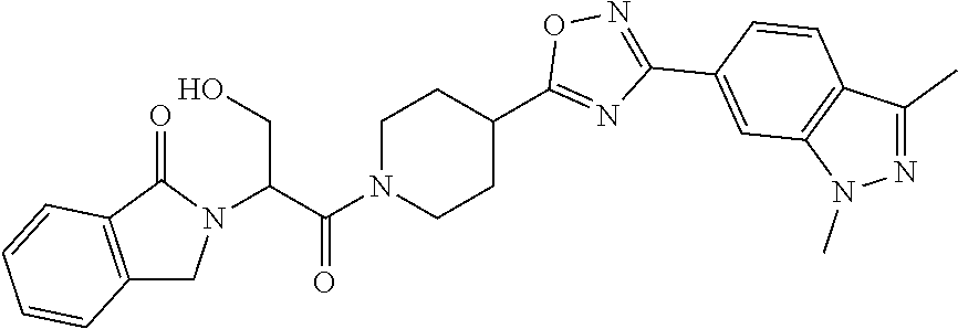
N1(C(=O)C(CO)N2CC3=C(C2=O)C=CC=C3)CCC(C2=NC(C3=CC4=C(C=C3)C(C)=NN4C)=NO2)CC1
